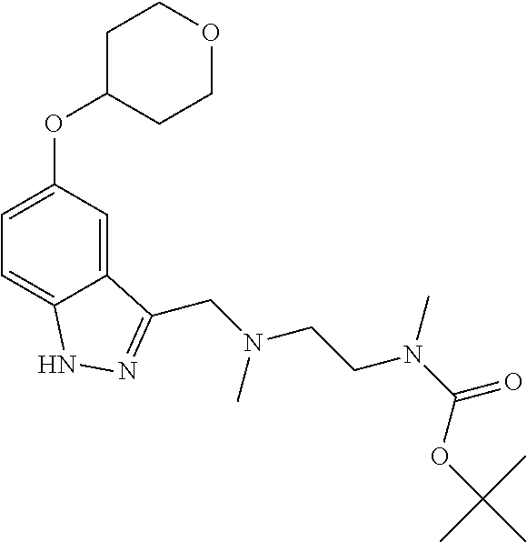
C12=CC(OC3CCOCC3)=CC=C1NN=C2CN(C)CCN(C)C(OC(C)(C)C)=O
